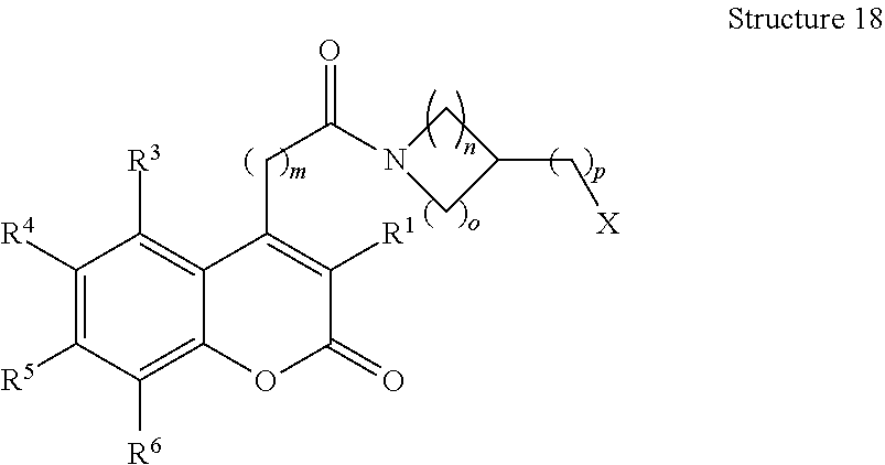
C1([R4])=C([R5])C([R6])=C2C(=C1[R3])C(CC(N1CC(C[X])C1)=O)=C([R1])C(=O)O2
